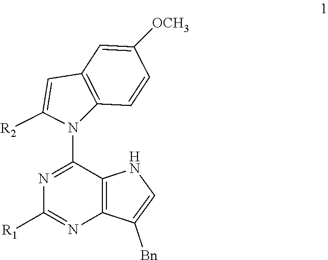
C1(N2C3=C(C=C([OCH3])C=C3)C=C2[R2])=NC([R1])=NC2=C1NC=C2[Bn]
